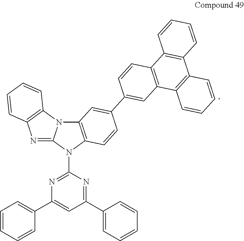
N1=C(N2C3=C(N4C2=NC2=C4C=CC=C2)C=C(C2=CC4=C(C=C2)C2=C(C5=C4C=CC=C5)C=CC=C2)C=C3)N=C(C2=CC=CC=C2)C=C1C1=CC=CC=C1
